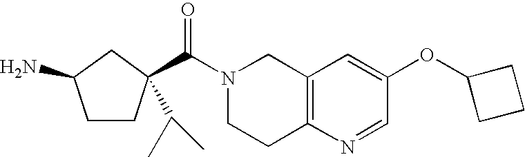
N1(C(=O)C2(C(C)C)CCC(N)C2)CCC2=C(C1)C=C(OC1CCC1)C=N2
